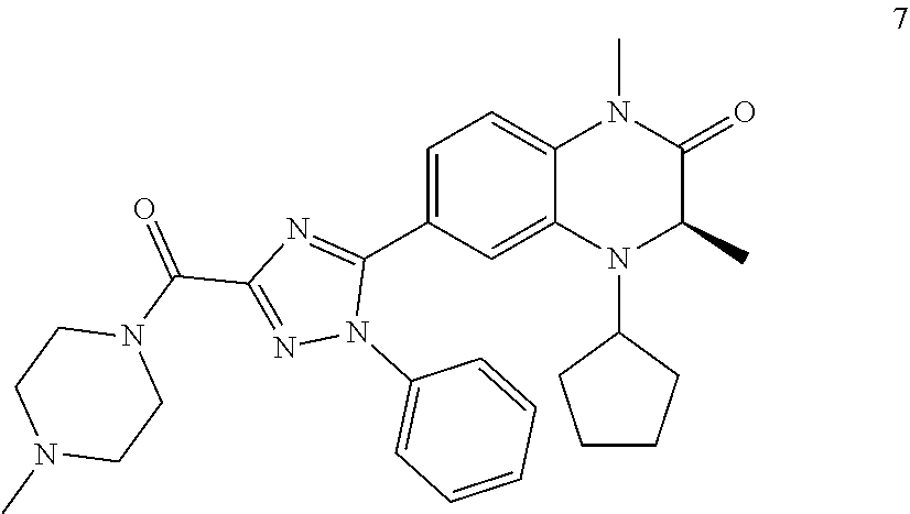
C1=C(C2=NC(C(N3CCN(C)CC3)=O)=NN2C2=CC=CC=C2)C=C2C(=C1)N(C)C(=O)C(C)N2C1CCCC1
